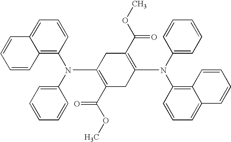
C12=C(N(C3=CC=CC=C3)C3=C(C(OC)=O)CC(N(C4=C5C(=CC=C4)C=CC=C5)C4=CC=CC=C4)=C(C(OC)=O)C3)C=CC=C1C=CC=C2
